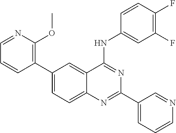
C1=C(C2=C(OC)N=CC=C2)C=C2C(=C1)N=C(C1=CC=CN=C1)N=C2NC1=CC(F)=C(F)C=C1
